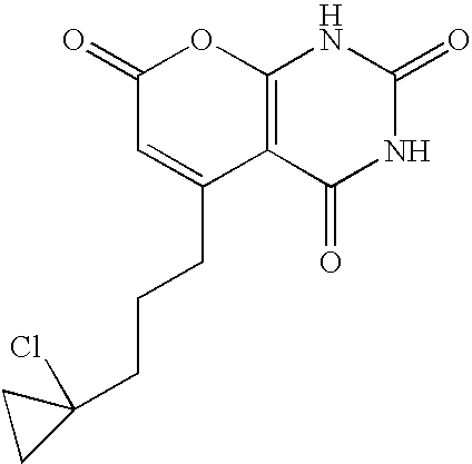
C1(=O)C=C(CCCC2(Cl)CC2)C2=C(O1)NC(=O)NC2=O
